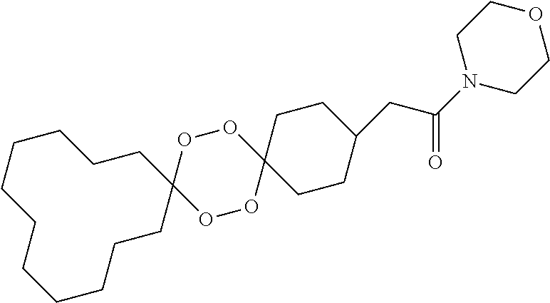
C1CCCCCC2(CCCCC1)OOC1(OO2)CCC(CC(N2CCOCC2)=O)CC1
